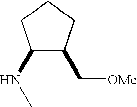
C1(NC)C(C[OMe])CCC1
